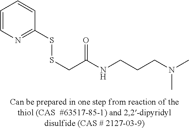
C1=CN=C(SSCC(=O)NCCCN(C)C)C=C1
